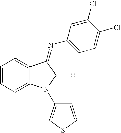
C1=CC=C2C(=C1)C(=NC1=CC=C(Cl)C(Cl)=C1)C(=O)N2C1=CSC=C1
